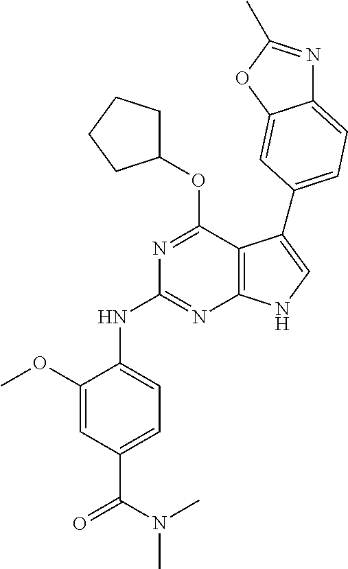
N(C1=NC2=C(C(OC3CCCC3)=N1)C(C1=CC=C3N=C(C)OC3=C1)=CN2)C1=CC=C(C(N(C)C)=O)C=C1OC
